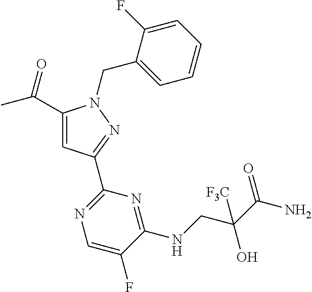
C1(C(=O)C)=CC(C2=NC=C(F)C(NCC(C(=O)N)(O)[F3C])=N2)=NN1CC1=CC=CC=C1F
